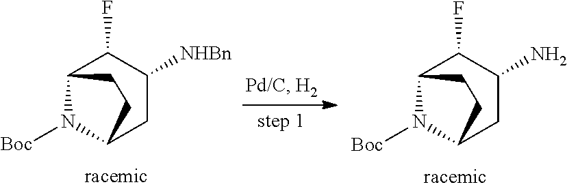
C12N([Boc])C(CC(N)C1F)CC2.C12N([Boc])C(CC([NHBn])C1F)CC2
